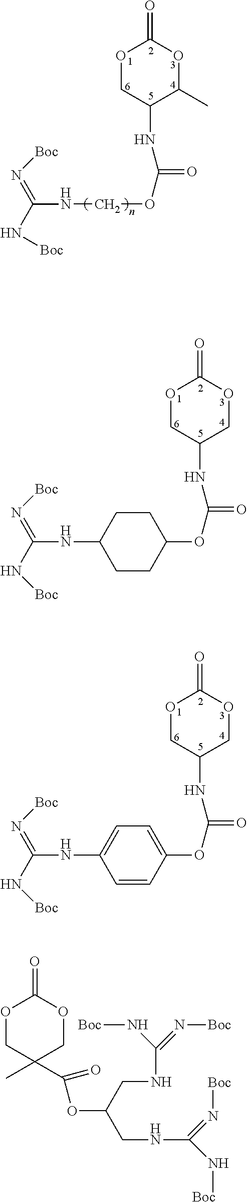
O1CC(NC(OCNC(=N[Boc])N[Boc])=O)C(C)OC1=O.O1CC(NC(OC2CCC(NC(=N[Boc])N[Boc])CC2)=O)COC1=O.O1CC(NC(OC2=CC=C(NC(=N[Boc])N[Boc])C=C2)=O)COC1=O.O1CC(C)(C(=O)OC(CNC(=N[Boc])N[Boc])CNC(N[Boc])=N[Boc])COC1=O
